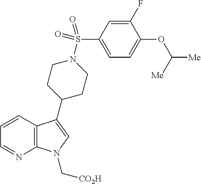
C12=C(C=CC=N1)C(C1CCN(S(C3=CC=C(OC([Me])[Me])C(F)=C3)(=O)=O)CC1)=CN2C[CO2H]
